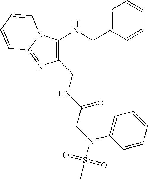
C1(CNC(CN(C2=CC=CC=C2)S(C)(=O)=O)=O)=C(NCC2=CC=CC=C2)N2C(=N1)C=CC=C2
